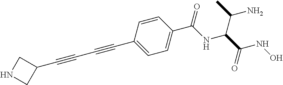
C(C(C(NO)=O)NC(C1=CC=C(C#CC#CC2CNC2)C=C1)=O)(N)C
